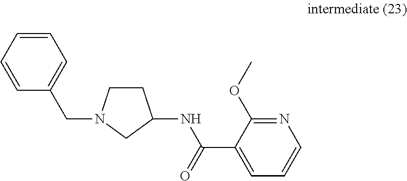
N1=C(OC)C(C(=O)NC2CCN(CC3=CC=CC=C3)C2)=CC=C1
